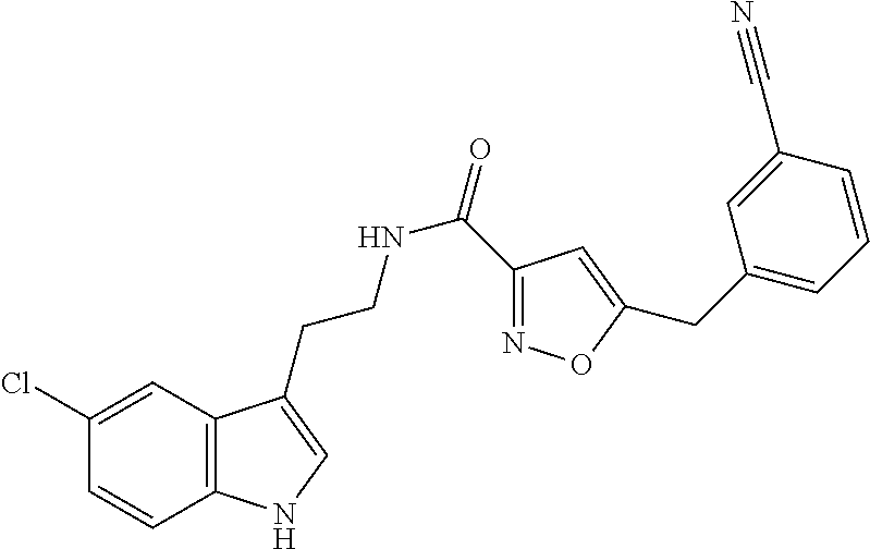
C12=C(C=C(Cl)C=C1)C(CCNC(=O)C1=NOC(CC3=CC=CC(C#N)=C3)=C1)=CN2
